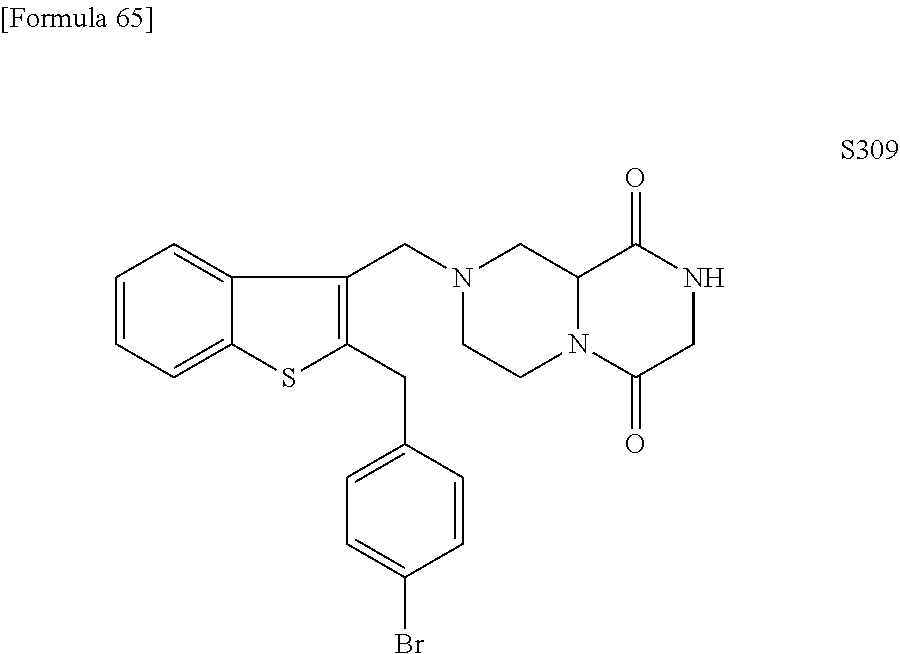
C1=CC=C2C(=C1)C(CN1CCN3C(C1)C(=O)NCC3=O)=C(CC1=CC=C(Br)C=C1)S2
